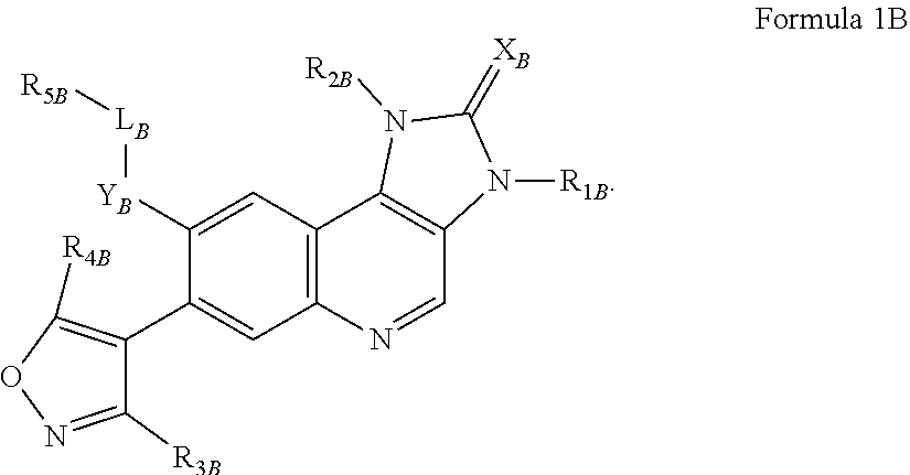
C12=C(C=C([YB][LB][R5B])C(C3=C([R4B])ON=C3[R3B])=C1)C1=C(C=N2)N([R1B])C(=[XB])N1[R2B]
